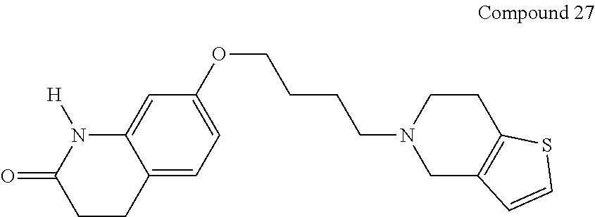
C12=CC=C(OCCCCN3CC4=C(CC3)SC=C4)C=C1N([H])C(=O)CC2
